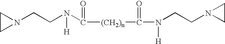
N1(CCN(C([(CH2)n]C(=O)N([H])CCN2CC2)=O)[H])CC1
